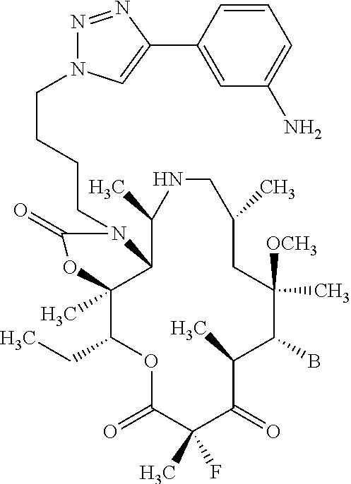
O1C(=O)C(C)(F)C(=O)C(C)C(B)C([OCH3])(C)CC(C)CNC(C)C2C(C)(C1CC)OC(=O)N2CCCCN1N=NC(C2=CC(N)=CC=C2)=C1
